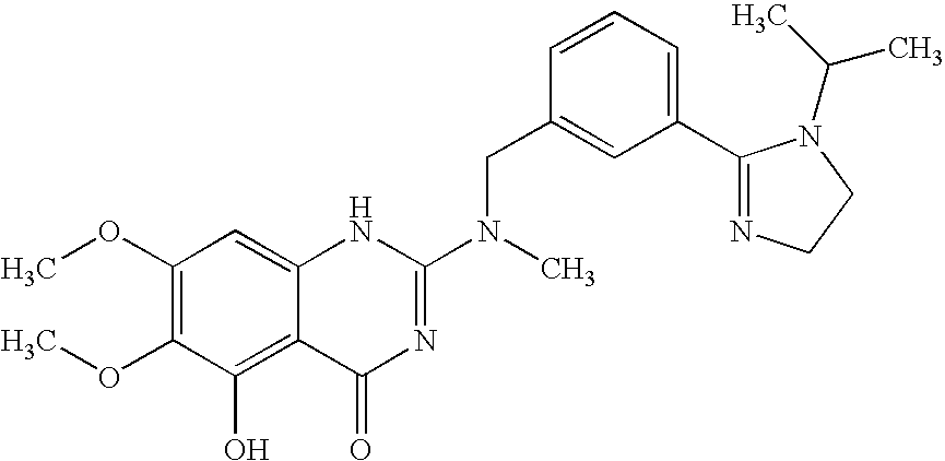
C1(OC)=C(OC)C(O)=C2C(=C1)NC(N(C)CC1=CC(C3=NCCN3C(C)C)=CC=C1)=NC2=O
